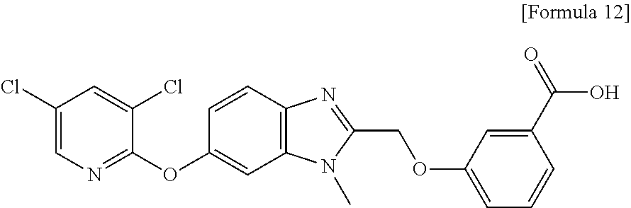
C1(Cl)=CN=C(OC2=CC3=C(C=C2)N=C(COC2=CC=CC(C(O)=O)=C2)N3C)C(Cl)=C1
